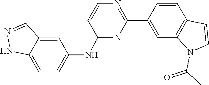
C1=CC2=C(C=C1C1=NC=CC(NC3=CC=C4NN=CC4=C3)=N1)N(C(=O)C)C=C2
